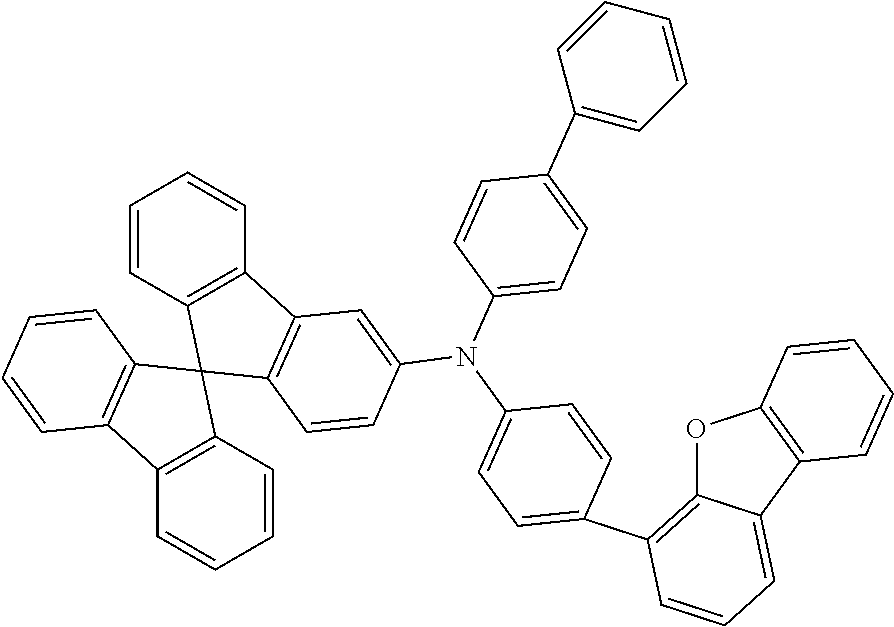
C1=CC2=C(C=C1)C1=C(C23C2=C(C4=C3C=CC=C4)C=CC=C2)C=CC(N(C2=CC=C(C3=CC=CC=C3)C=C2)C2=CC=C(C3=C4OC5=C(C4=CC=C3)C=CC=C5)C=C2)=C1
